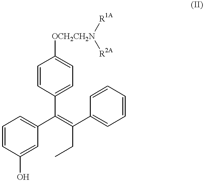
C1=CC(O)=CC(C(=C(CC)C2=CC=CC=C2)C2=CC=C([OCH2CH2N]([R1A])[R2A])C=C2)=C1
